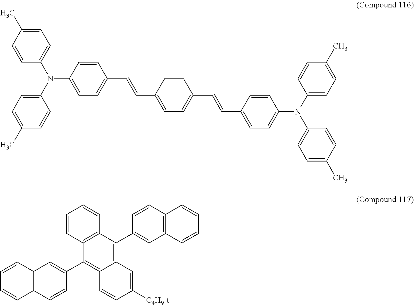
C1=CC(N(C2=CC=C(C)C=C2)C2=CC=C(C)C=C2)=CC=C1C=CC1=CC=C(C=CC2=CC=C(N(C3=CC=C(C)C=C3)C3=CC=C(C)C=C3)C=C2)C=C1.C12=C(C=CC(C3=C4C(=C(C5=CC6=C(C=C5)C=CC=C6)C5=C3C=CC=C5)C=C([C4H9-t])C=C4)=C1)C=CC=C2
